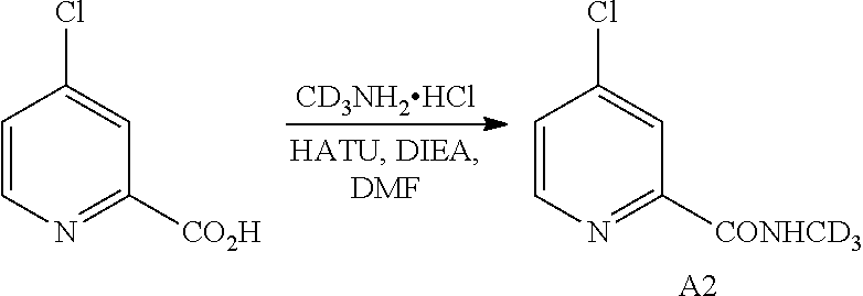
[CD3NH2HCl].C1=CN=C([CO2H])C=C1Cl.C1=CN=C([CONHCD3])C=C1Cl.[A2]
